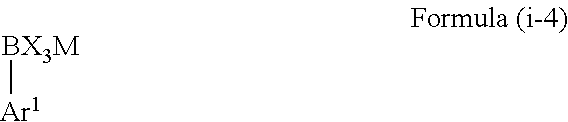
[BX3M][Ar1]
